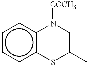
c1ccc2c(c1)N([COCH3])CC(C)S2
